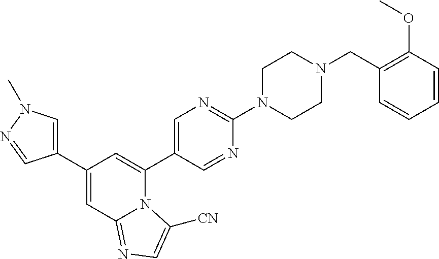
C1(C2=CN(C)N=C2)=CC2=NC=C([CN])N2C(C2=CN=C(N3CCN(CC4=C(OC)C=CC=C4)CC3)N=C2)=C1
